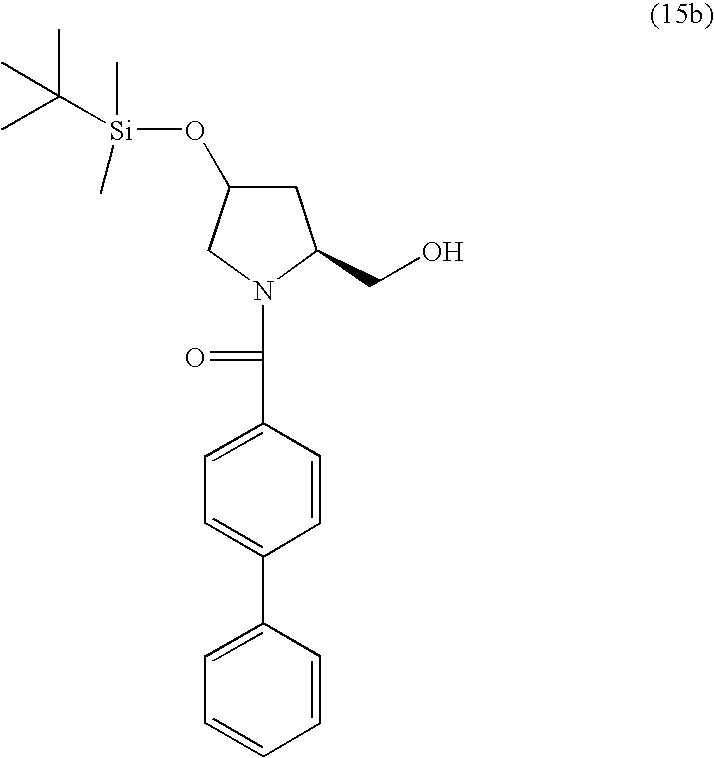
C(C1=CC=C(C2=CC=CC=C2)C=C1)(N1CC(O[Si](C(C)(C)C)(C)C)CC1CO)=O
